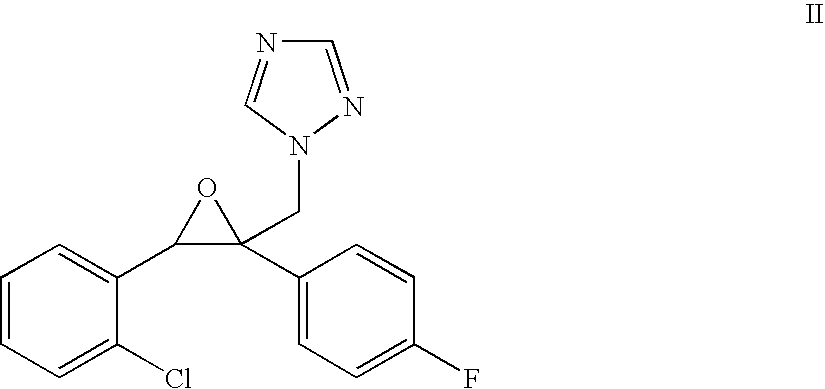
C1=CC=C(Cl)C(C2C(C3=CC=C(F)C=C3)(CN3C=NC=N3)O2)=C1
